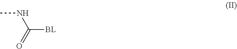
CNC([BL])=O
